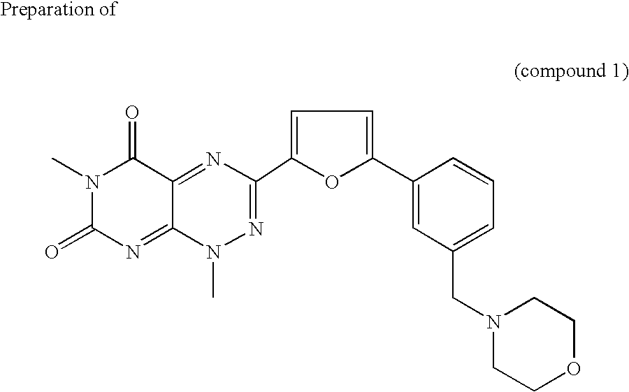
CN1C(=O)N=C2C(=NC(C3=CC=C(C4=CC(CN5CCOCC5)=CC=C4)O3)=NN2C)C1=O
